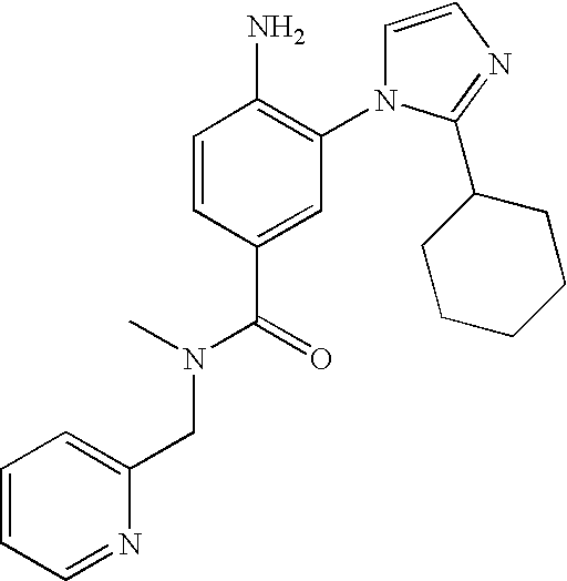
C1=CN=C(C2CCCCC2)N1C1=C(N)C=CC(C(=O)N(C)CC2=CC=CC=N2)=C1
